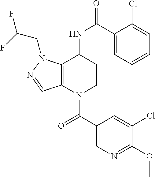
C(=O)(N1CCC(NC(=O)C2=CC=CC=C2Cl)C2=C1C=NN2CC(F)F)C1=CN=C(OC)C(Cl)=C1
